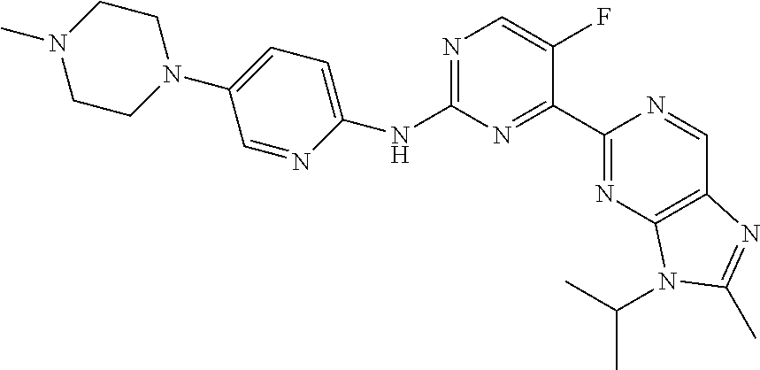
C1(NC2=CC=C(N3CCN(C)CC3)C=N2)=NC=C(F)C(C2=NC3=C(C=N2)N=C(C)N3C(C)C)=N1
